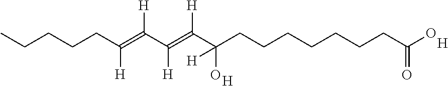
CCCCCC(=C(C(=C(C(CCCCCCCC(O)=O)(O)[H])[H])[H])[H])[H].[H].[H]
